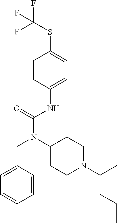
C1=C(CN(C(NC2=CC=C(SC(F)(F)F)C=C2)=O)C2CCN(C(C)CCC)CC2)C=CC=C1
